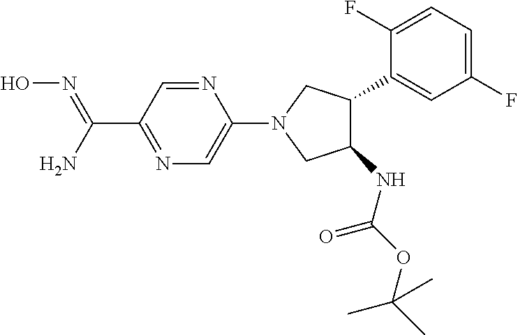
C1(NC(OC(C)(C)C)=O)C(C2=CC(F)=CC=C2F)CN(C2=CN=C(C(=NO)N)C=N2)C1
